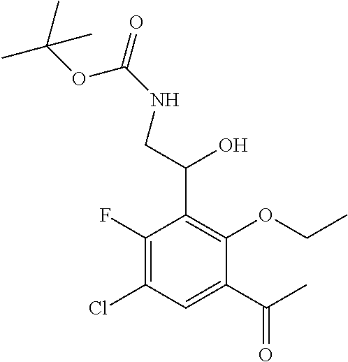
C1(C(=O)C)=CC(Cl)=C(F)C(C(O)CNC(=O)OC(C)(C)C)=C1OCC
